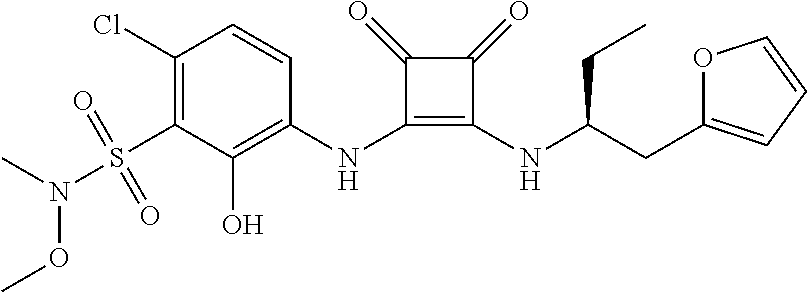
C1(Cl)=C(S(=O)(=O)N(C)OC)C(O)=C(NC2=C(NC(CC)CC3=CC=CO3)C(=O)C2=O)C=C1
